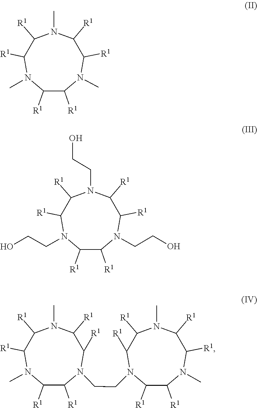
C1([R1])C([R1])N(C)C([R1])C([R1])N(C)C([R1])C([R1])N1C.C1([R1])C([R1])N(CCO)C([R1])C([R1])N(CCO)C([R1])C([R1])N1CCO.C(CN1C([R1])C([R1])N(C)C([R1])C([R1])N(C)C([R1])C1[R1])N1C([R1])C([R1])N(C)C([R1])C([R1])N(C)C([R1])C1[R1]
